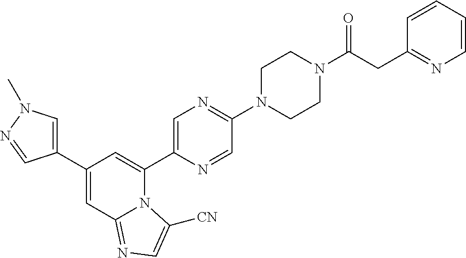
C1(C2=CN(C)N=C2)=CC2=NC=C([CN])N2C(C2=CN=C(N3CCN(C(CC4=NC=CC=C4)=O)CC3)C=N2)=C1
